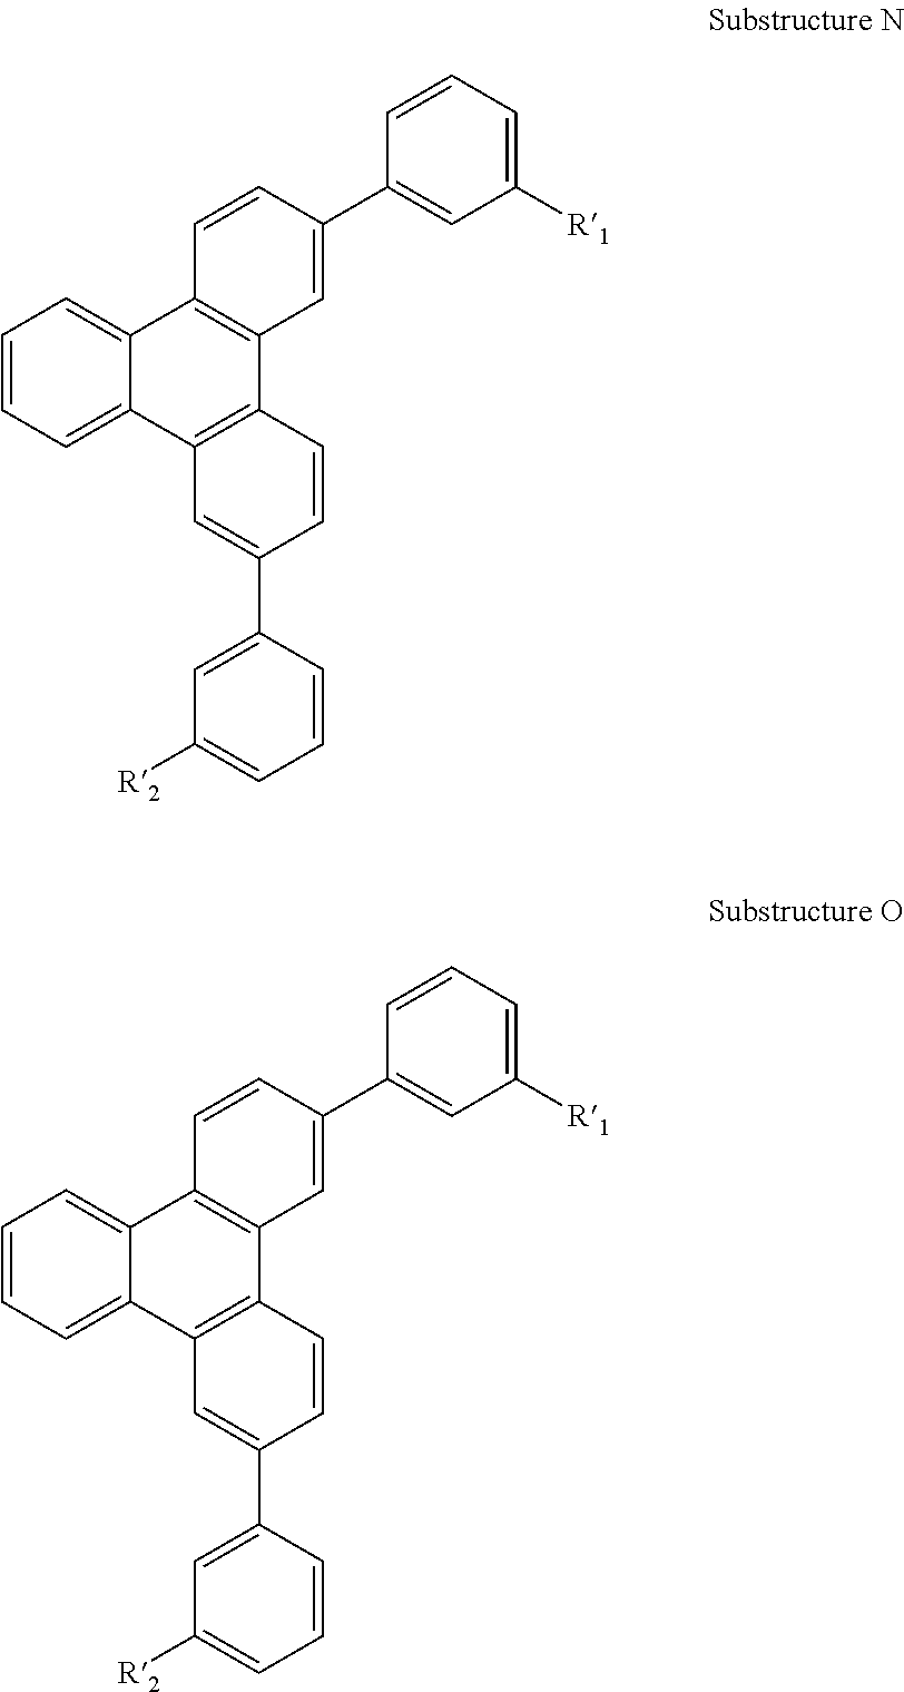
C1=CC=C2C(=C1)C1=C(C3=C2C=C(C2=CC([R2])=CC=C2)C=C3)C=C(C2=CC([R1])=CC=C2)C=C1.C1=CC=C2C(=C1)C1=C(C3=C2C=C(C2=CC([R2])=CC=C2)C=C3)C=C(C2=CC([R1])=CC=C2)C=C1
